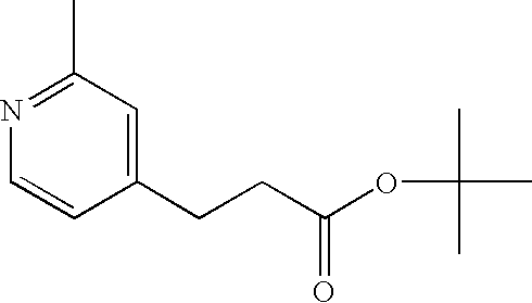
N1=C(C)C=C(CCC(OC(C)(C)C)=O)C=C1
